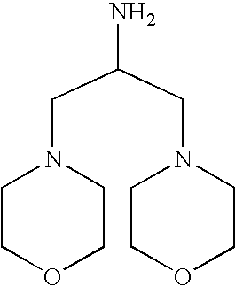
NC(CN1CCOCC1)CN1CCOCC1
